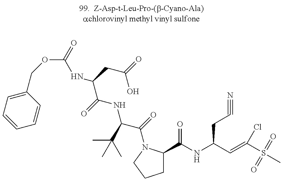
C(C(=O)NC(C(=O)N1C(C(NC(C=C(S(=O)(C)=O)Cl)CC#N)=O)CCC1)C(C)(C)C)(NC(=O)OCC1=CC=CC=C1)CC(O)=O
